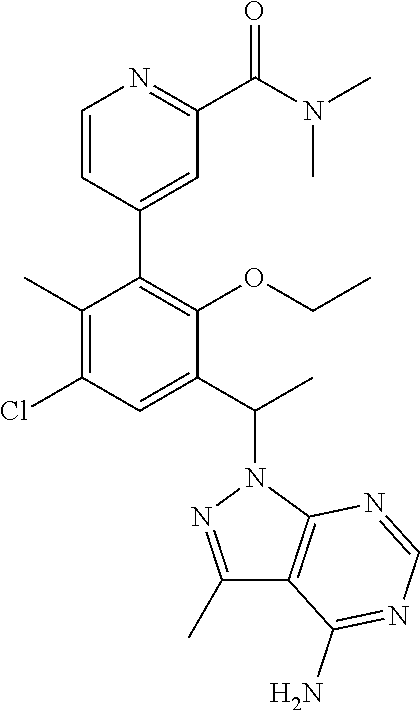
C1=CC(C2=C(OCC)C(C(N3N=C(C)C4=C3N=CN=C4N)C)=CC(Cl)=C2C)=CC(C(N(C)C)=O)=N1
